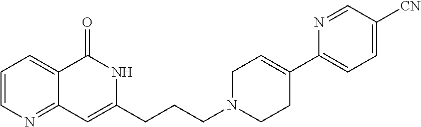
C1=CN=C2C(=C1)C(=O)NC(CCCN1CC=C(C3=CC=C([CN])C=N3)CC1)=C2
